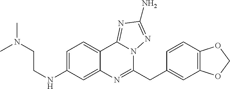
C(CNC1=CC=C2C(=C1)N=C(CC1=CC3=C(C=C1)OCO3)N1C2=NC(N)=N1)N(C)C
